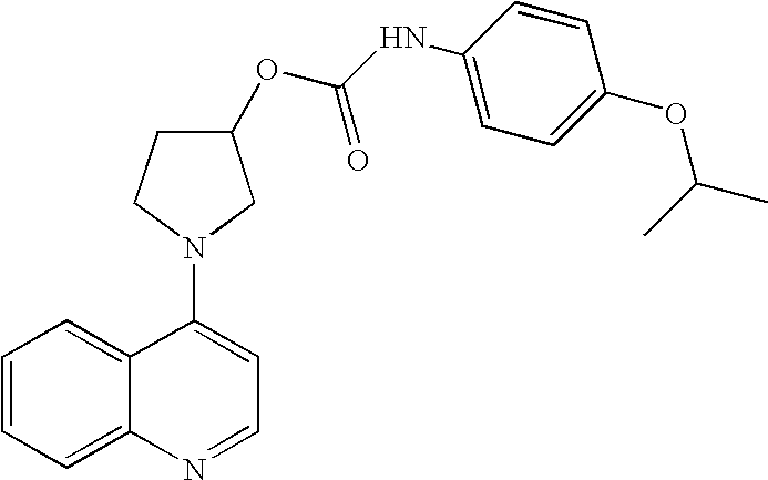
C1=CC=C2C(=C1)C(N1CC(OC(NC3=CC=C(OC(C)C)C=C3)=O)CC1)=CC=N2
